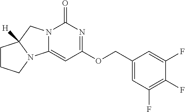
C1CCN2C1([H])CN1C2=CC(OCC2=CC(F)=C(F)C(F)=C2)=NC1=O
